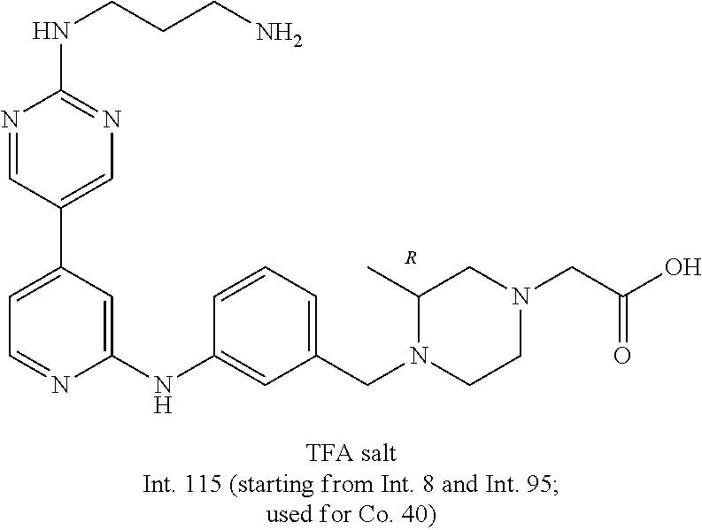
C1=C(C2=CN=C(NCCCN)N=C2)C=C(NC2=CC(CN3CCN(CC(O)=O)CC3C)=CC=C2)N=C1.[R]
